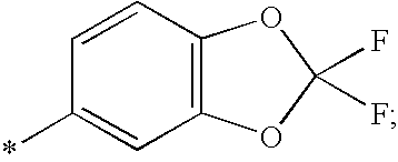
C12=C(C=C(*)C=C1)OC(F)(F)O2
